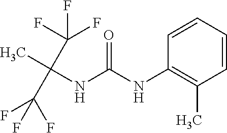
O=C(NC1=C(C)C=CC=C1)NC(C)(C(F)(F)F)C(F)(F)F
